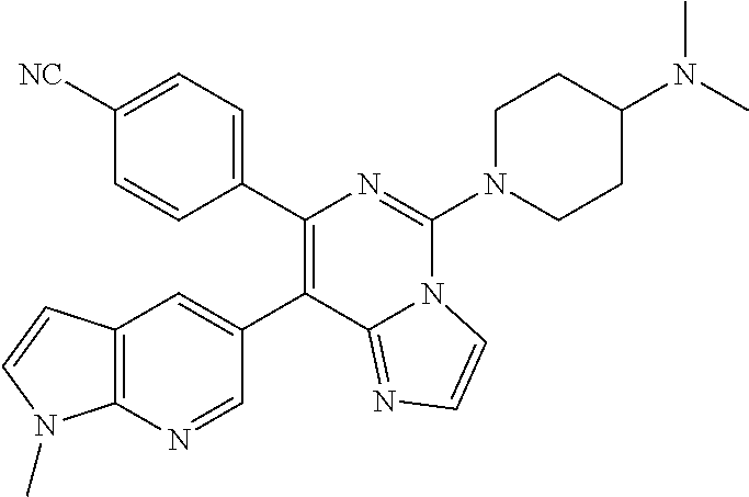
C1(C2=CC3=C(N=C2)N(C)C=C3)=C(C2=CC=C([NC])C=C2)N=C(N2CCC(N(C)C)CC2)N2C1=NC=C2
